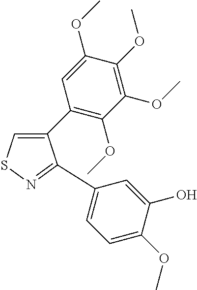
C1(C2=C(OC)C(OC)=C(OC)C(OC)=C2)=CSN=C1C1=CC=C(OC)C(O)=C1
